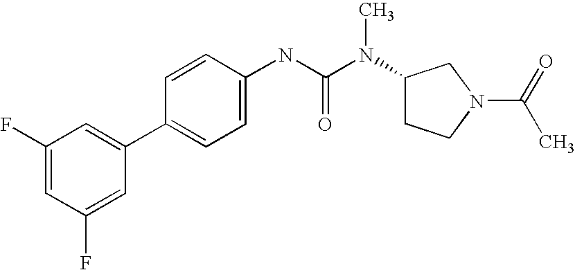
C1(F)=CC(F)=CC(C2=CC=C(NC(N(C3CCN(C(=O)C)C3)C)=O)C=C2)=C1
